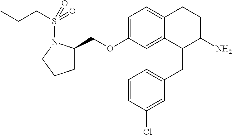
C1C(COC2=CC=C3C(=C2)C(CC2=CC=CC(Cl)=C2)C(N)CC3)N(S(CCC)(=O)=O)CC1
